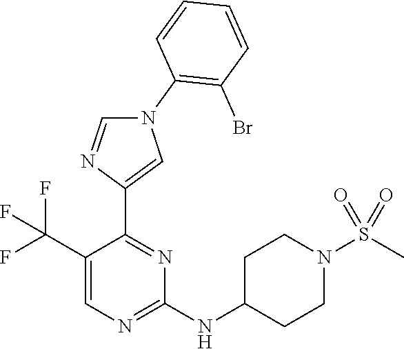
C1(C(F)(F)F)=CN=C(NC2CCN(S(C)(=O)=O)CC2)N=C1C1=CN(C2=C(Br)C=CC=C2)C=N1
